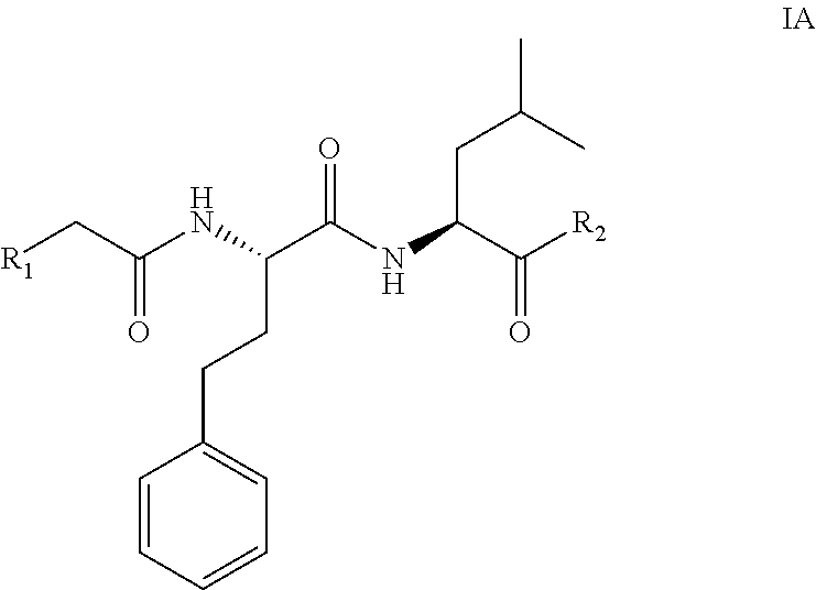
[R1]CC(NC(C(NC(CC(C)C)C(=O)[R2])=O)CCC1=CC=CC=C1)=O
